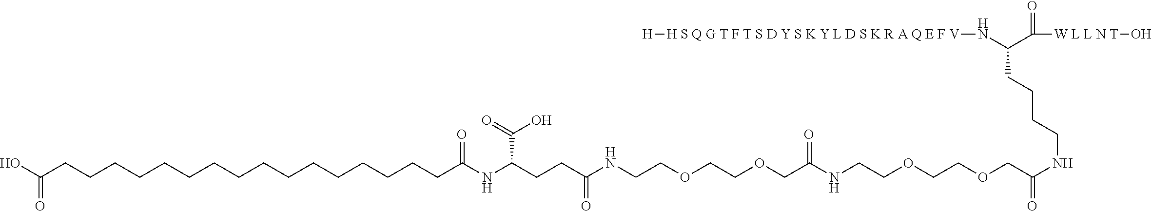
N(C(C([W L L N T]O)=O)CCCCNC(COCCOCCNC(COCCOCCNC(CCC(NC(CCCCCCCCCCCCCCCCC(O)=O)=O)C(O)=O)=O)=O)=O)[H S Q G T F T S D Y S K Y L D S K R A Q E F V][H]
